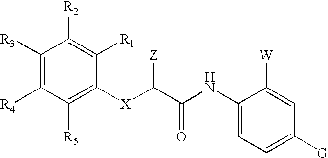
C1([R3])=C([R4])C([R5])=C([X]C([Z])C(=O)NC2=CC=C([G])C=C2[W])C([R1])=C1[R2]
